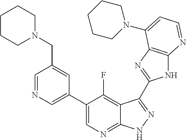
C1=NC=C(C2=CN=C3C(=C2F)C(C2=NC4=C(N2)N=CC=C4N2CCCCC2)=NN3)C=C1CN1CCCCC1
